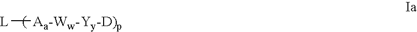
[L][Aa-Ww-Yy-D)p]
